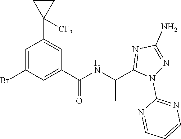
C1=C(Br)C=C(C(=O)NC(C)C2=NC(N)=NN2C2=NC=CC=N2)C=C1C1([CF3])CC1
